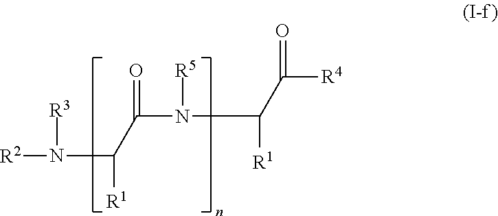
[R2]N(C([R1])C(N([R5])C([R1])C([R4])=O)=O)[R3]
